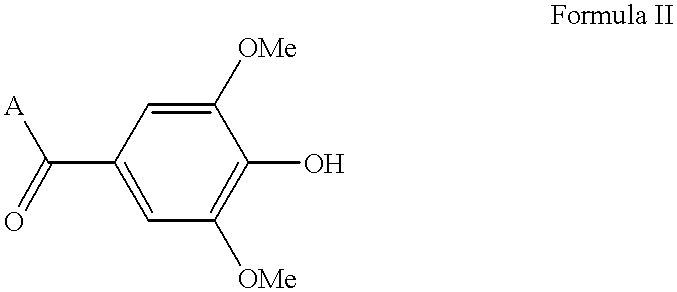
C(C1=CC([OMe])=C(O)C([OMe])=C1)(=O)[A]
